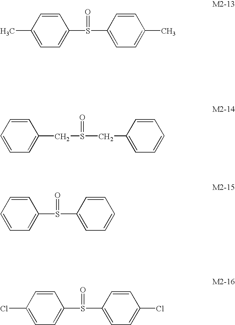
C1=CC(C)=CC=C1S(=O)C1=CC=C(C)C=C1.C1=CC=CC=C1CS(CC1=CC=CC=C1)=O.C1=CC=CC=C1S(=O)C1=CC=CC=C1.C1=CC(Cl)=CC=C1S(=O)C1=CC=C(Cl)C=C1
